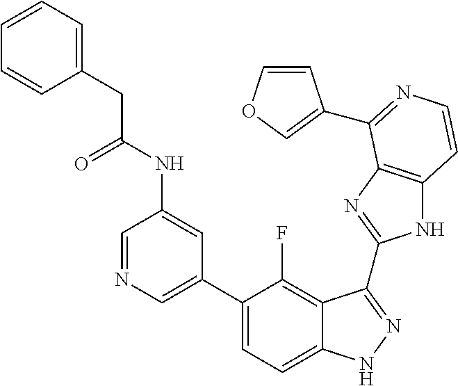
C1=C(C2=CC=C3C(=C2F)C(C2=NC4=C(N2)C=CN=C4C2=COC=C2)=NN3)C=C(NC(=O)CC2=CC=CC=C2)C=N1
